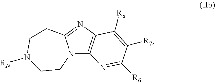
N12C3=C(N=C1CCN([RN])CC2)C([R8])=C([R7])C([R6])=N3
